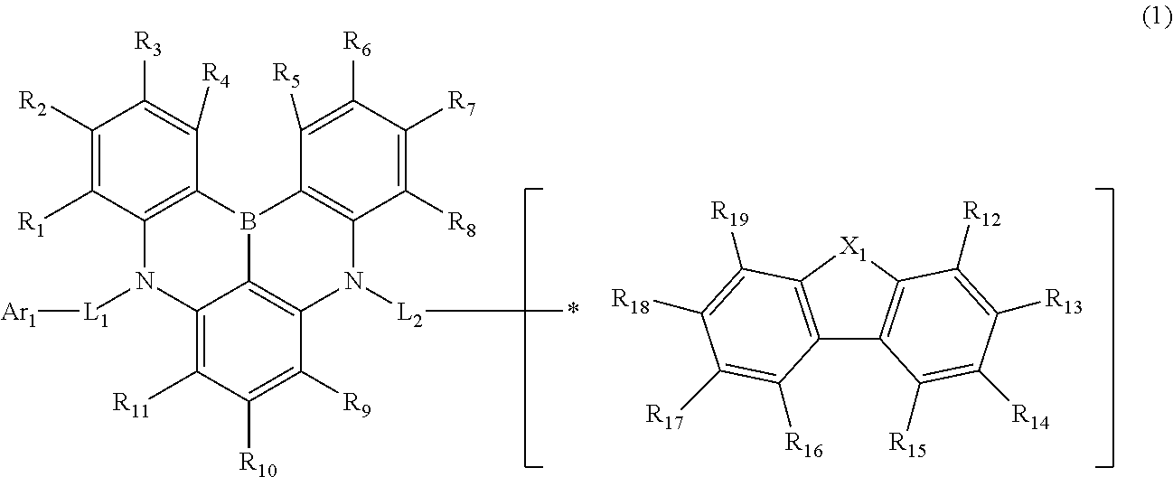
C12=C([R11])C([R10])=C([R9])C3=C1B(C1=C(N2[L1][Ar1])C([R1])=C([R2])C([R3])=C1[R4])C1=C(N3[L2]*)C([R8])=C([R7])C([R6])=C1[R5].C12=C([X1]C3=C1C([R15])=C([R14])C([R13])=C3[R12])C([R19])=C([R18])C([R17])=C2[R16]
